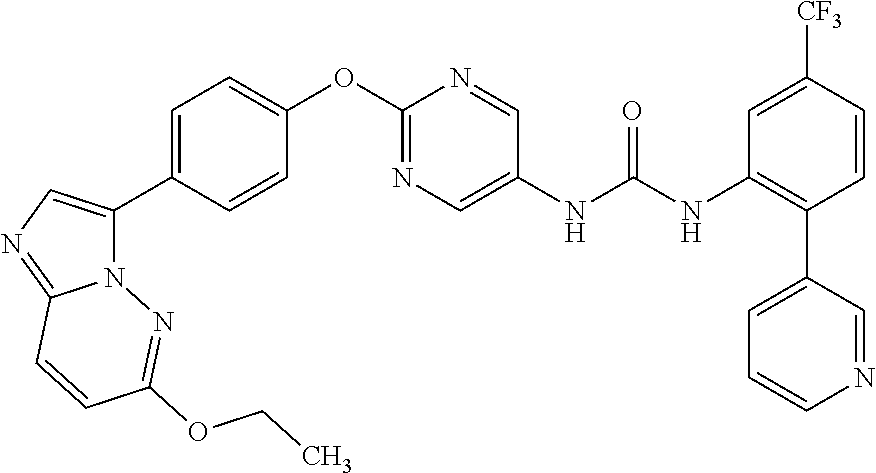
C1=C(C2=CN=C3N2N=C(OCC)C=C3)C=CC(OC2=NC=C(NC(NC3=C(C4=CC=CN=C4)C=CC([CF3])=C3)=O)C=N2)=C1
